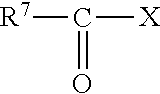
[R7]C([X])=O
